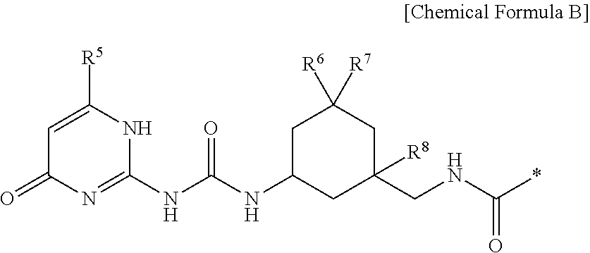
C1=C([R5])NC(NC(NC2CC(CNC(*)=O)([R8])CC([R6])([R7])C2)=O)=NC1=O
